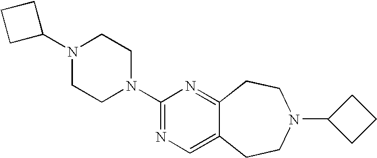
C1(N2CCN(C3=NC=C4C(=N3)CCN(C3CCC3)CC4)CC2)CCC1
